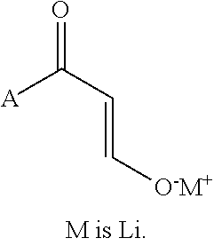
O=C(C=C[O-M+])[A]
